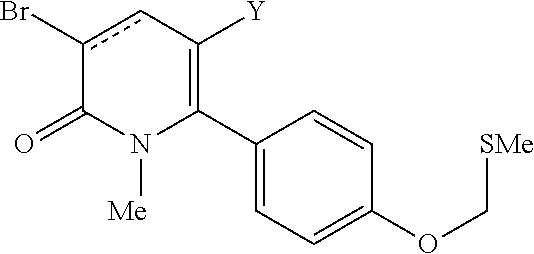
C1(C2=C([Y])cc(Br)C(=O)N2[Me])=CC=C(OC[SMe])C=C1
